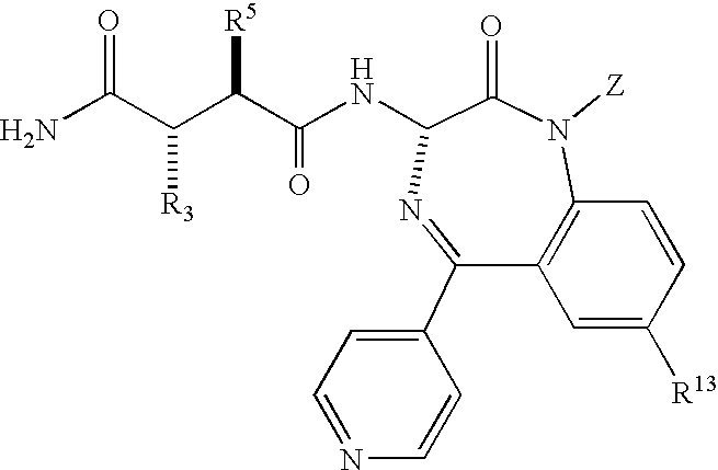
N1([Z])C(=O)C(NC(C([R5])C(C(N)=O)[R3])=O)N=C(C2=CC=NC=C2)C2=C1C=CC([R13])=C2
